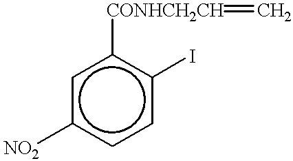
c1c([NO2])ccc(I)c1[CONHCH2CH]=C
